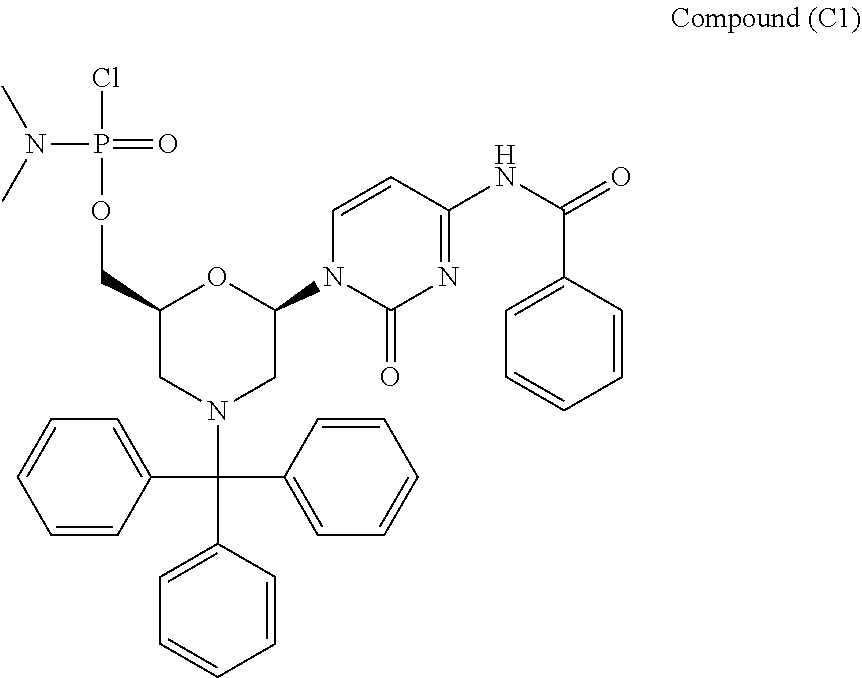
C1=CC(C(C2=CC=CC=C2)(C2=CC=CC=C2)N2CC(N3C(=O)N=C(NC(=O)C4=CC=CC=C4)C=C3)OC(COP(N(C)C)(Cl)=O)C2)=CC=C1
